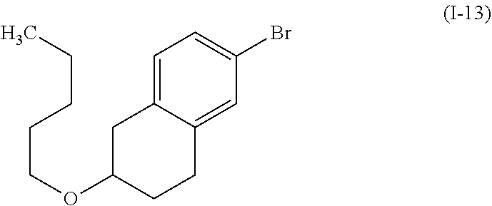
C1C(OCCCCC)CCC2=CC(Br)=CC=C12
